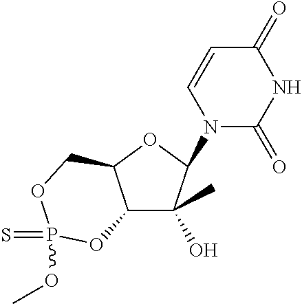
C12C(O)(C)C(N3C(=O)NC(=O)C=C3)OC1COP(=S)(OC)O2
